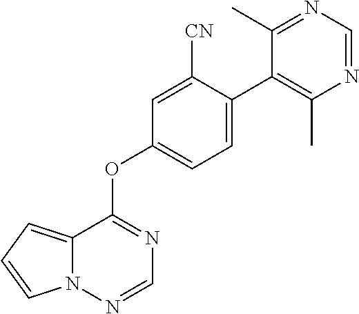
C12=CC=CN1N=CN=C2OC1=CC=C(C2=C(C)N=CN=C2C)C([CN])=C1
